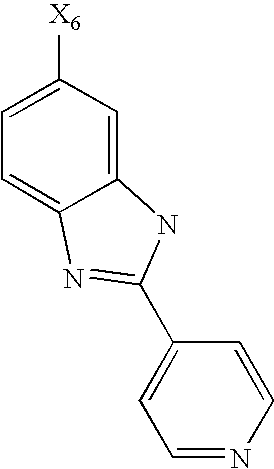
C12=CC([X6])=CC=C1N=C(C1=CC=NC=C1)N2
